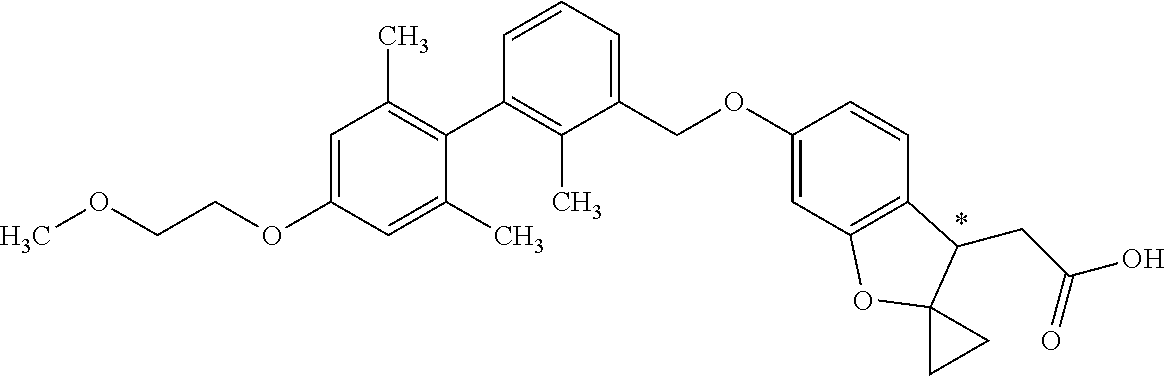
C1=C(OCCOC)C=C(C)C(C2=C(C)C(COC3=CC4=C(C=C3)C(CC(O)=O)C3(O4)CC3)=CC=C2)=C1C
